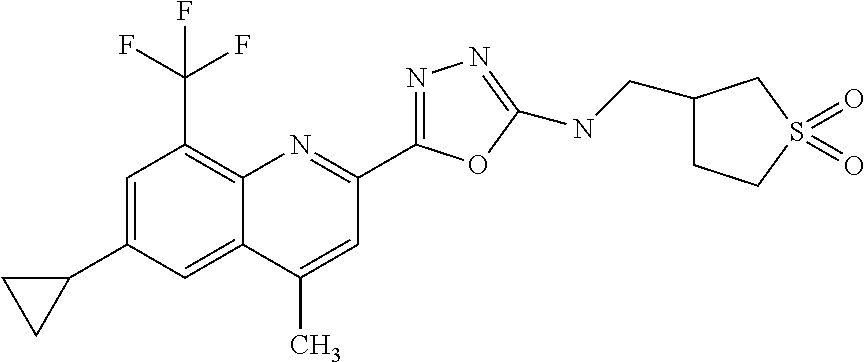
C1(C)=CC(C2=NN=C(NCC3CCS(=O)(=O)C3)O2)=NC2=C(C(F)(F)F)C=C(C3CC3)C=C12
